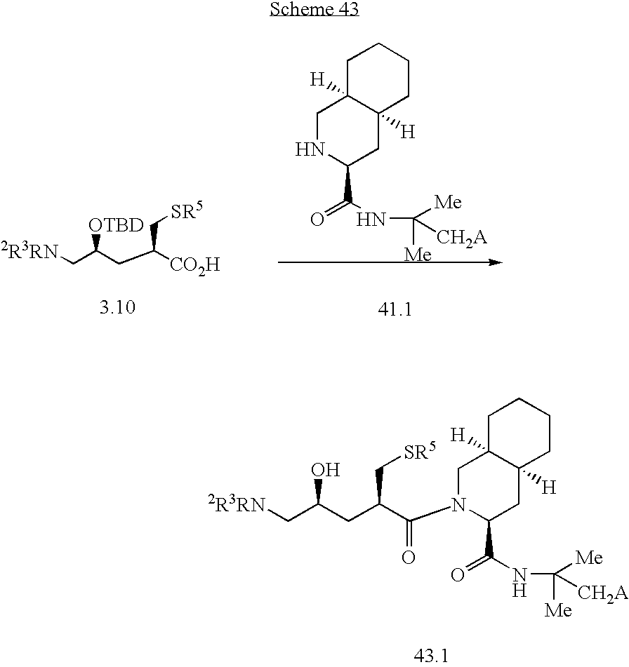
C(C(CC([CO2H])C[SR5])[OTBD])[2R3RN].N1C(C(=O)NC([Me])([CH2A])[Me])CC2([H])C([H])(C1)CCCC2.N1(C(C(CC(C[2R3RN])O)C[SR5])=O)C(C(=O)NC([Me])([CH2A])[Me])CC2([H])C([H])(C1)CCCC2
